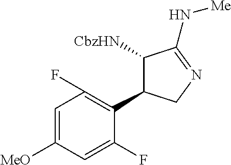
C1([CbzHN])C(N[Me])=NCC1C1=C(F)C=C([MeO])C=C1F
